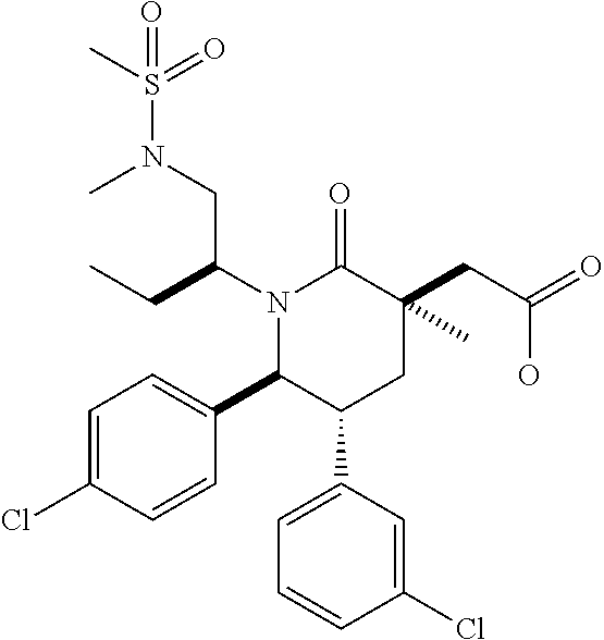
N1(C(CC)CN(S(C)(=O)=O)C)C(C2=CC=C(Cl)C=C2)C(C2=CC=CC(Cl)=C2)CC(CC(=O)O)(C)C1=O
